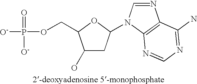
C1(O)CC(N2C=NC3=C2N=CN=C3N)OC1COP(=O)([O-])[O-]
